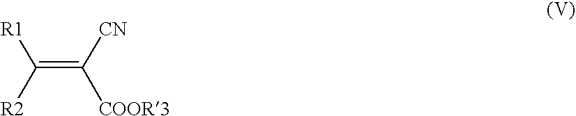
C(=C([CN])[COOR3])([R2])[R1]
